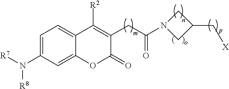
C1=C(N([R8])[R7])C=C2C(=C1)C([R2])=C(CC(N1CC(C[X])C1)=O)C(=O)O2
